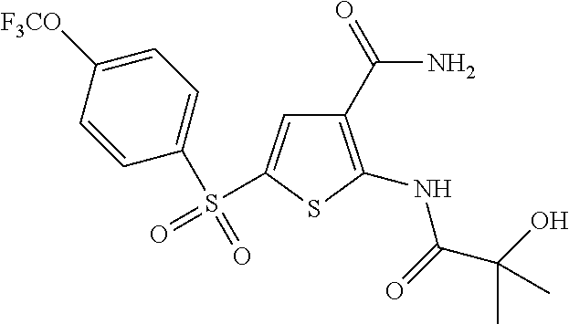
C1(C(N)=O)=C(NC(C(O)(C)C)=O)SC(S(=O)(C2=CC=C([F3CO])C=C2)=O)=C1
